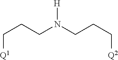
[Q1]CCCN([H])CCC[Q2]
